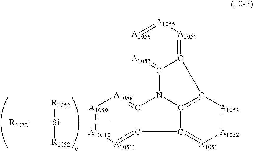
[A1056]1=[A1055][A1054]=C2C(=[A1057]1)N1C3=C2[A1053]=[A1052][A1051]=C3C2=[A10511][A10510]=[A1059][A1058]=C12.C[Si]([R1052])([R1052])[R1052]
